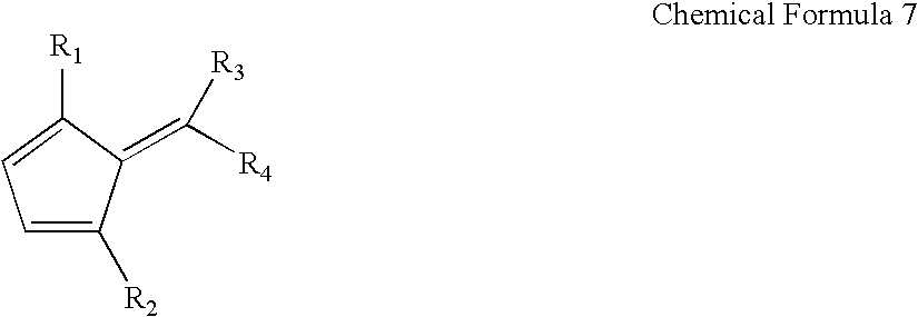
C1=C([R2])C(=C([R4])[R3])C([R1])=C1
